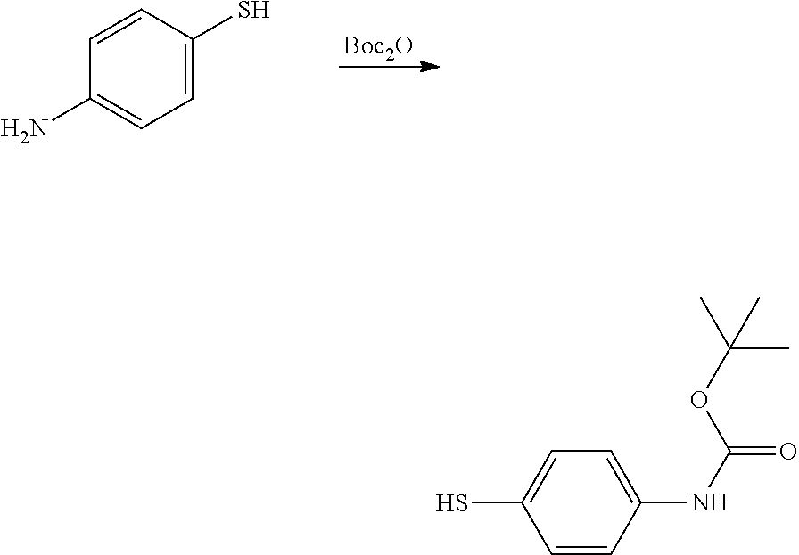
[Boc2O].C1=C(S)C=CC(N)=C1.C1=CC(NC(=O)OC(C)(C)C)=CC=C1S
